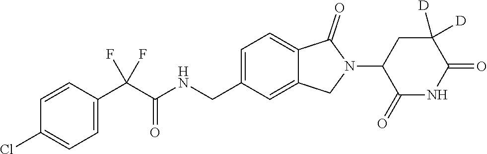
C1=CC(C(C(NCC2=CC=C3C(=C2)CN(C2C(=O)NC(=O)C([D])([D])C2)C3=O)=O)(F)F)=CC=C1Cl
